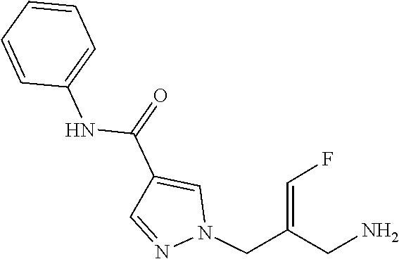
C1=NN(CC(=CF)CN)C=C1C(=O)NC1=CC=CC=C1
